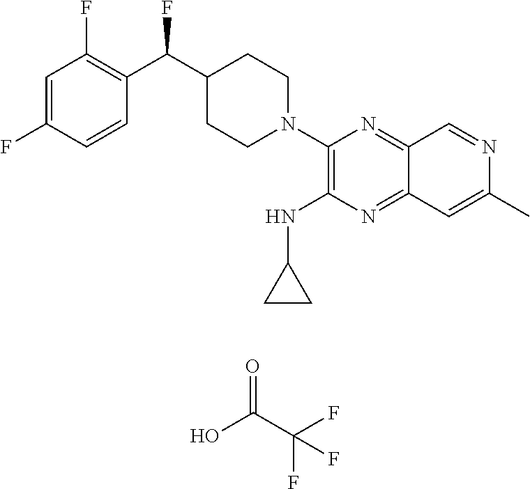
C1=C(F)C=CC(C(C2CCN(C3=C(NC4CC4)N=C4C(=N3)C=NC(C)=C4)CC2)F)=C1F.O=C(C(F)(F)F)O
